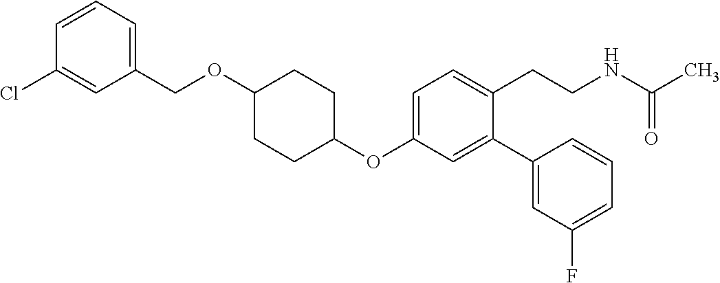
C1=C(OC2CCC(OCC3=CC=CC(Cl)=C3)CC2)C=C(C2=CC(F)=CC=C2)C(CCNC(C)=O)=C1
